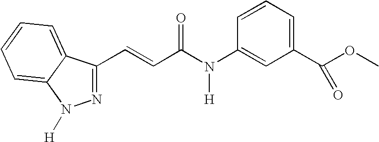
N1=C(C=CC(N(C2=CC(C(OC)=O)=CC=C2)[H])=O)C2=CC=CC=C2N1[H]
